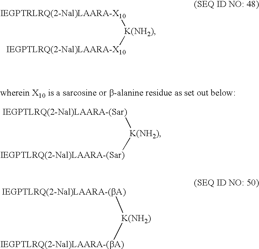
[IEGPTLRQ(2-Nal)LAARA-(Sar)][K(NH2)][IEGPTLRQ(2-Nal)LAARA-(Sar)].[IEGPTRLRQ(2-Nal)LAARA-X10][K(NH2)][IEGPTLRQ(2-Nal)LAARA-X10].[IEGPTLRQ(2-Nal)LAARA-(bA)][K(NH2)][IEGPTLRQ(2-Nal)LAARA-(bA)]
